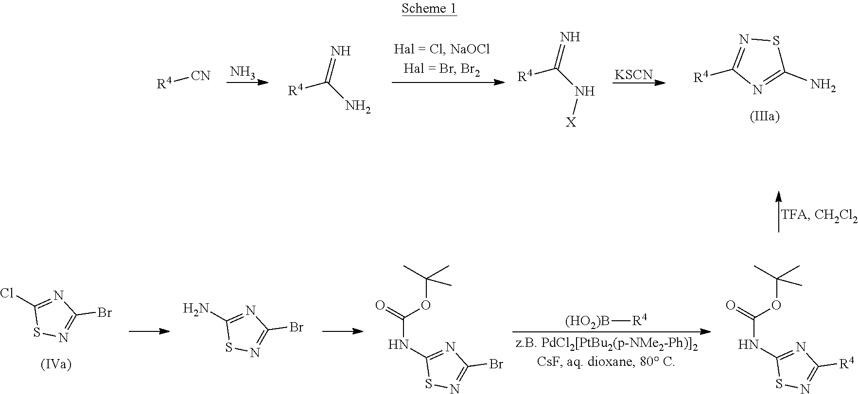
[(HO2)B][R4].C1(Cl)=NC(Br)=NS1.C(NC1=NC([R4])=NS1)(=O)OC(C)(C)C.C(NC1=NC(Br)=NS1)(=O)OC(C)(C)C.C1(N)=NC(Br)=NS1.N.C1(N)=NC([R4])=NS1.[R4][CN].[R4]C(N)=N.[R4]C(N[X])=N.[KSCN]
